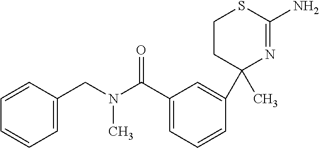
C(N(C(C1=CC=CC(C2(C)N=C(N)SCC2)=C1)=O)C)C1=CC=CC=C1
